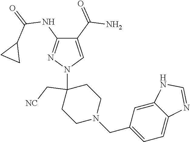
C1(C(=O)N)=CN(C2(C[NC])CCN(CC3=CC=C4C(=C3)NC=N4)CC2)N=C1NC(=O)C1CC1
